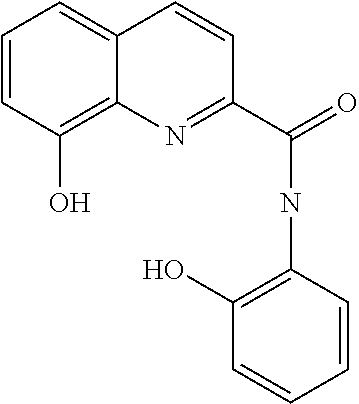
C1=CC(O)=C2C(=C1)C=CC(C(=O)NC1=C(O)C=CC=C1)=N2
